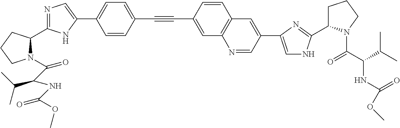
C1=CC(C#CC2=CC=C(C3=CN=C(C4N(C(C(NC(OC)=O)C(C)C)=O)CCC4)N3)C=C2)=CC2=C1C=C(C1=CNC(C3CCCN3C(C(NC(OC)=O)C(C)C)=O)=N1)C=N2
